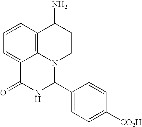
C1=CC2=C3C(=C1)C(=O)NC(C1=CC=C([CO2H])C=C1)N3CCC2N
